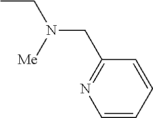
CCN(CC1=NC=CC=C1)[Me]
